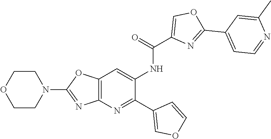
C1(C2=NC3=C(OC(N4CCOCC4)=N3)C=C2NC(C2=COC(C3=CC=NC(C)=C3)=N2)=O)=COC=C1
